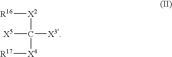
[R16][X2]C([X5])([X4][R17])[X3]
